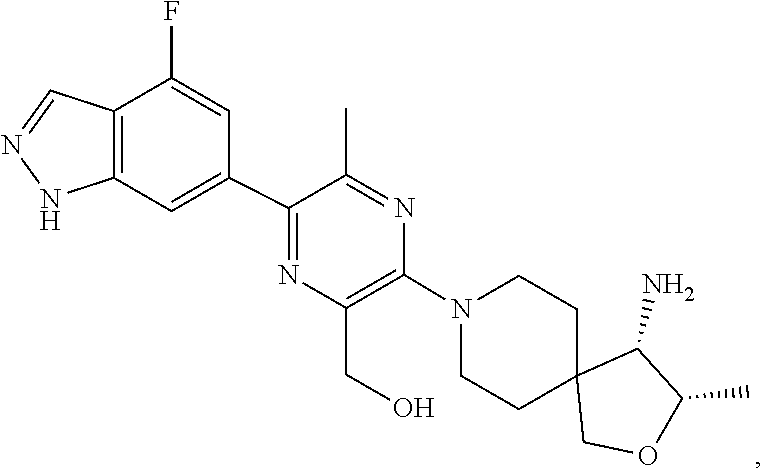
C1C2(COC(C)C2N)CCN(C2=C(CO)N=C(C3=CC4=C(C(F)=C3)C=NN4)C(C)=N2)C1
